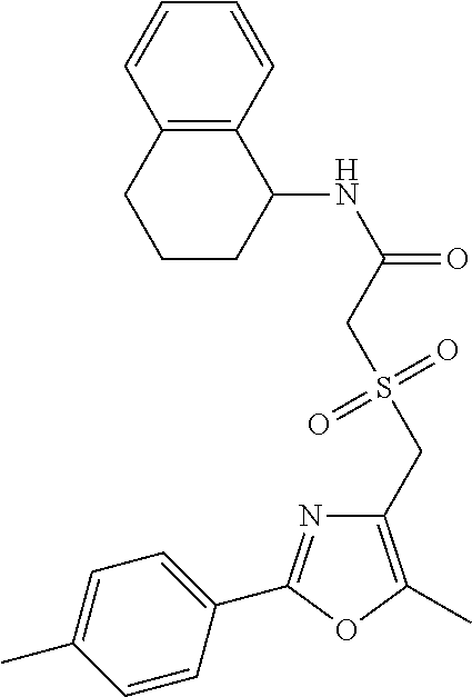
C1=CC(C2=NC(CS(=O)(=O)CC(=O)NC3C4=C(CCC3)C=CC=C4)=C(C)O2)=CC=C1C
